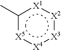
c1(C)[X5]:[X4]:[X3]:[X2]:[X1]1
